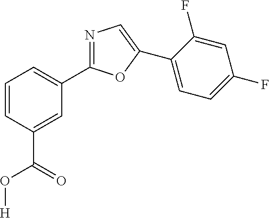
N1=C(C2=CC=CC(C(O[H])=O)=C2)OC(C2=CC=C(F)C=C2F)=C1
